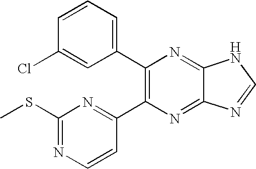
C1(C2=C(C3=NC(SC)=NC=C3)N=C3C(=N2)NC=N3)=CC=CC(Cl)=C1
